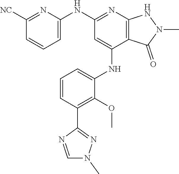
N(C1=NC2=C(C(NC3=CC=CC(C4=NN(C)C=N4)=C3OC)=C1)C(=O)N(C)N2)C1=CC=CC([NC])=N1
